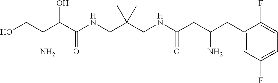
C(C(C(C(NCC(CNC(CC(CC1=CC(F)=CC=C1F)N)=O)(C)C)=O)O)N)O
